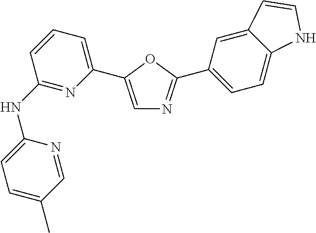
C1(NC2=NC(C3=CN=C(C4=CC=C5C(=C4)C=CN5)O3)=CC=C2)=CC=C(C)C=N1
